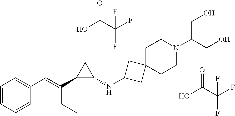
C1=CC=CC(C=C(C2C(NC3CC4(C3)CCN(C(CO)CO)CC4)C2)CC)=C1.O=C(C(F)(F)F)O.O=C(C(F)(F)F)O
